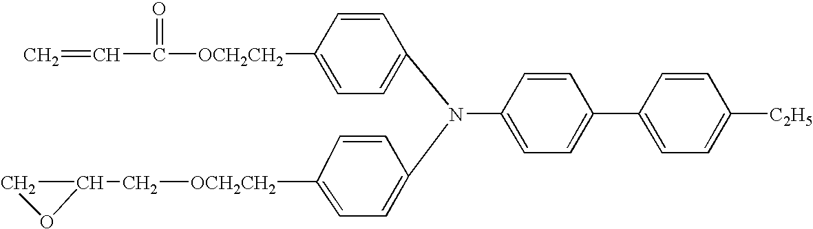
C=CC(=O)[OCH2CH2]C1=CC=C(N(C2=CC=C([OCH2CH2]CC3CO3)C=C2)C2=CC=C(C3=CC=C([C2H5])C=C3)C=C2)C=C1
